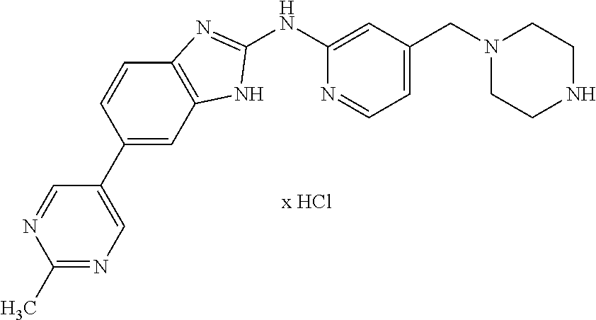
C1(NC2=CC(CN3CCNCC3)=CC=N2)=NC2=C(N1)C=C(C1=CN=C(C)N=C1)C=C2
